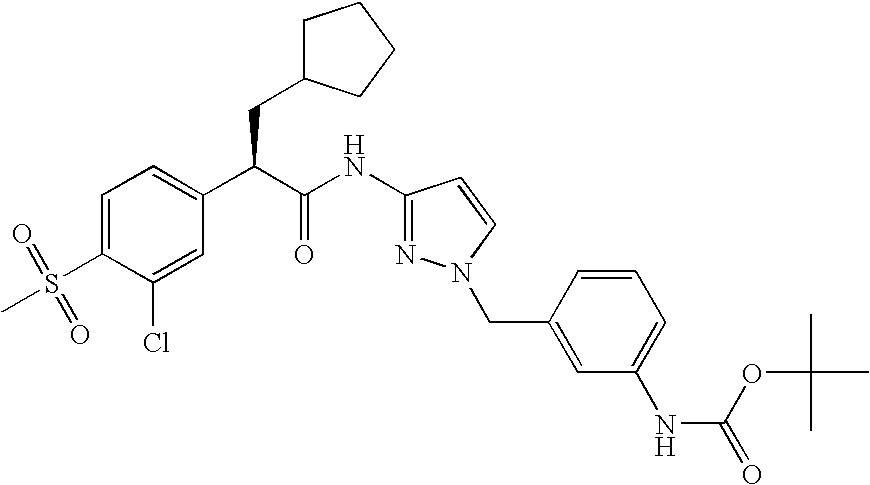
C1=C(S(=O)(C)=O)C(Cl)=CC(C(C(NC2=NN(CC3=CC(NC(=O)OC(C)(C)C)=CC=C3)C=C2)=O)CC2CCCC2)=C1
